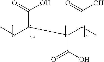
C(C(C)C(C(=O)O)C(C(=O)O)CC)(=O)O
